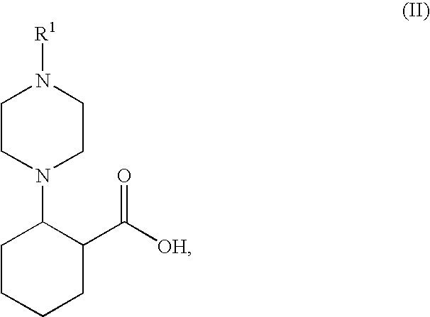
C1CN(C2CCCCC2C([OH])=O)CCN1[R1]
